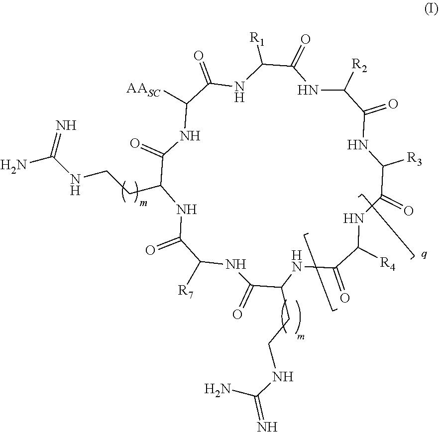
C1(CCNC(N)=N)C(=O)NC([AASC])C(=O)NC([R1])C(=O)NC([R2])C(=O)NC([R3])C(=O)NC([R4])C(=O)NC(CCNC(=N)N)C(=O)NC([R7])C(=O)N1
